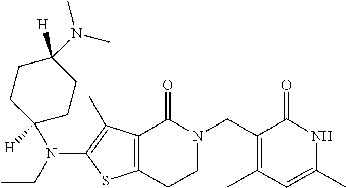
N(C1([H])CCC(N(CC)C2=C(C)C3=C(S2)CCN(CC2=C(C)C=C(C)NC2=O)C3=O)([H])CC1)(C)C
